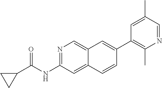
N1=C(NC(C2CC2)=O)C=C2C(=C1)C=C(C1=C(C)N=CC(C)=C1)C=C2
